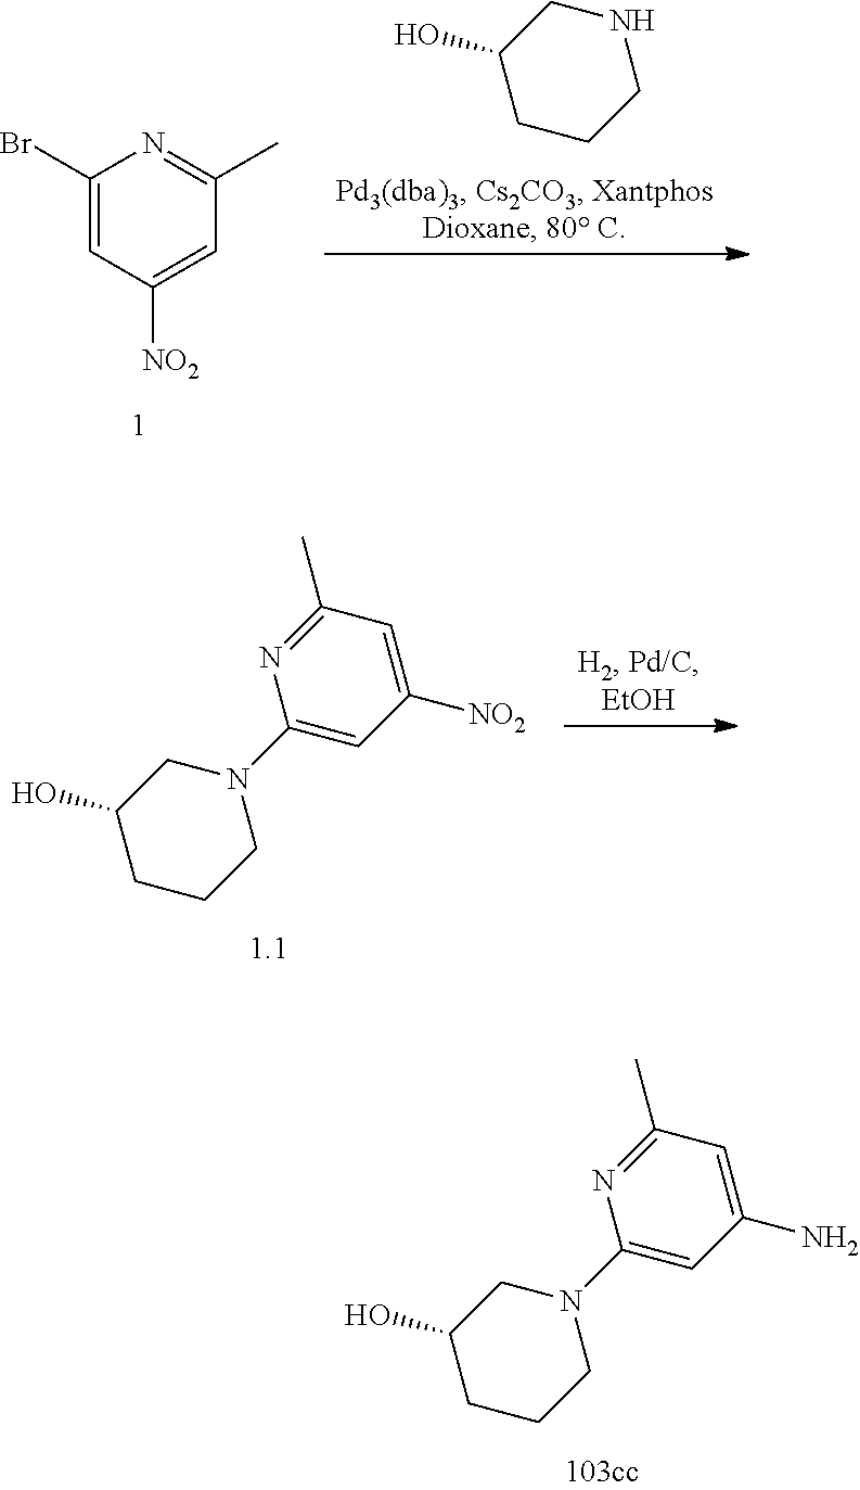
C1=C(Br)N=C(C)C=C1[NO2].N1CC(O)CCC1.C1(N2CCCC(O)C2)=CC([NO2])=CC(C)=N1.C1(N2CCCC(O)C2)=CC(N)=CC(C)=N1
